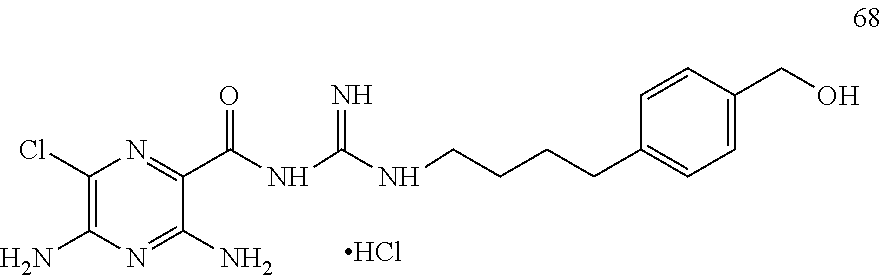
C1(Cl)=C(N)N=C(N)C(C(NC(NCCCCC2=CC=C(CO)C=C2)=N)=O)=N1.Cl
